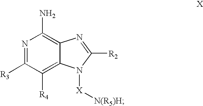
N1=C([R3])C([R4])=C2C(=C1N)N=C([R2])N2[X][N(R5)H]
